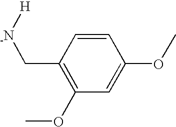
C1=CC(C[-N][H])=C(OC)C=C1OC
